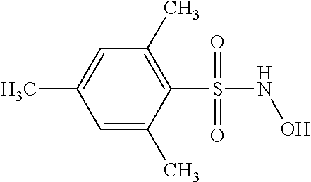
C1(S(NO)(=O)=O)=C(C)C=C(C)C=C1C
